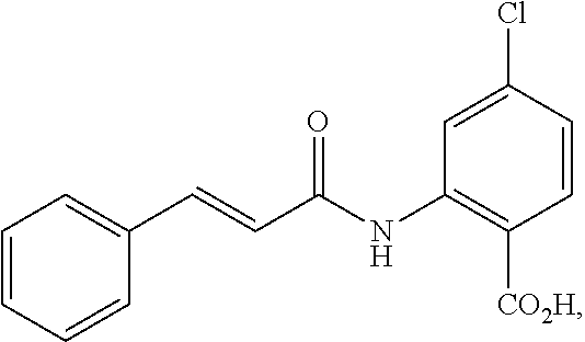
C1=CC=CC(C=CC(NC2=C([CO2H])C=CC(Cl)=C2)=O)=C1
